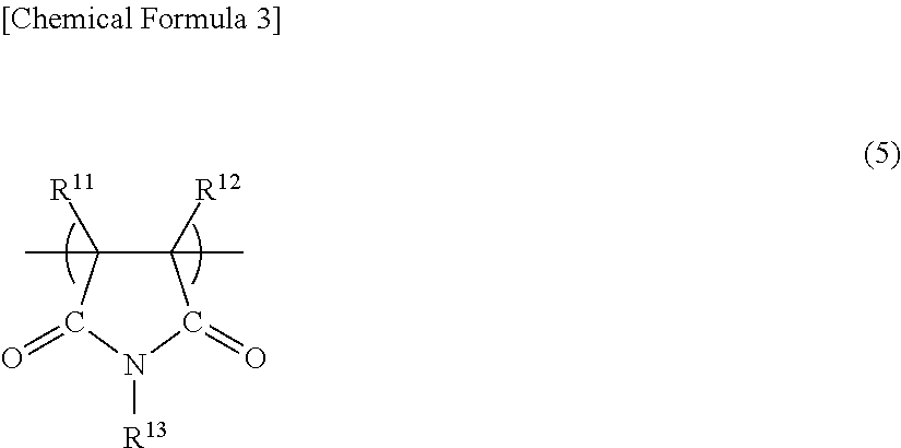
C1([R12])(C)C([R11])(C)C(=O)N([R13])C1=O
